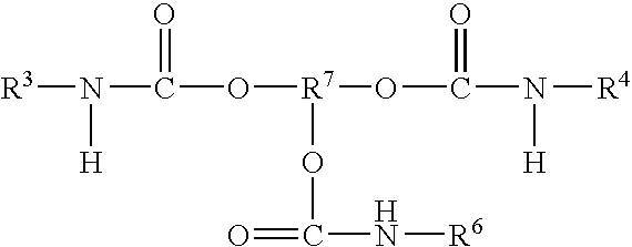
[R3]N([H])C(O[R7](OC(=O)N[R6])OC(N([R4])[H])=O)=O
